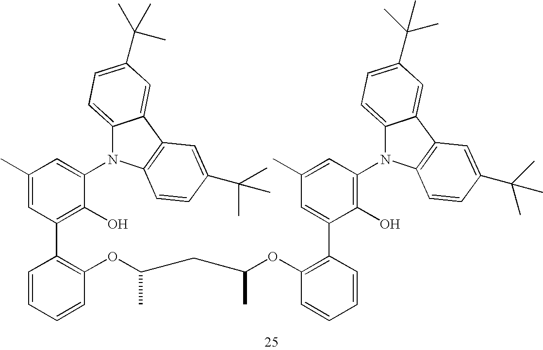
C1=CC=CC(OC(C)CC(OC2=C(C3=CC(C)=CC(N4C5=CC=C(C(C)(C)C)C=C5C5=C4C=CC(C(C)(C)C)=C5)=C3O)C=CC=C2)C)=C1C1=C(O)C(N2C3=CC=C(C(C)(C)C)C=C3C3=C2C=CC(C(C)(C)C)=C3)=CC(C)=C1
